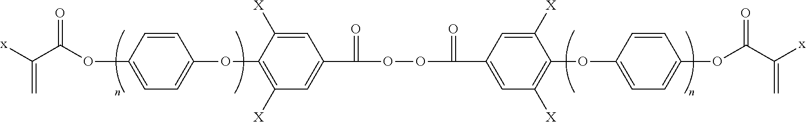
C1=CC(OC(C([x])=C)=O)=CC=C1OC1=C([X])C=C(C(OOC(C2=CC([X])=C(OC3=CC=C(OC(=O)C(=C)[x])C=C3)C([X])=C2)=O)=O)C=C1[X]
